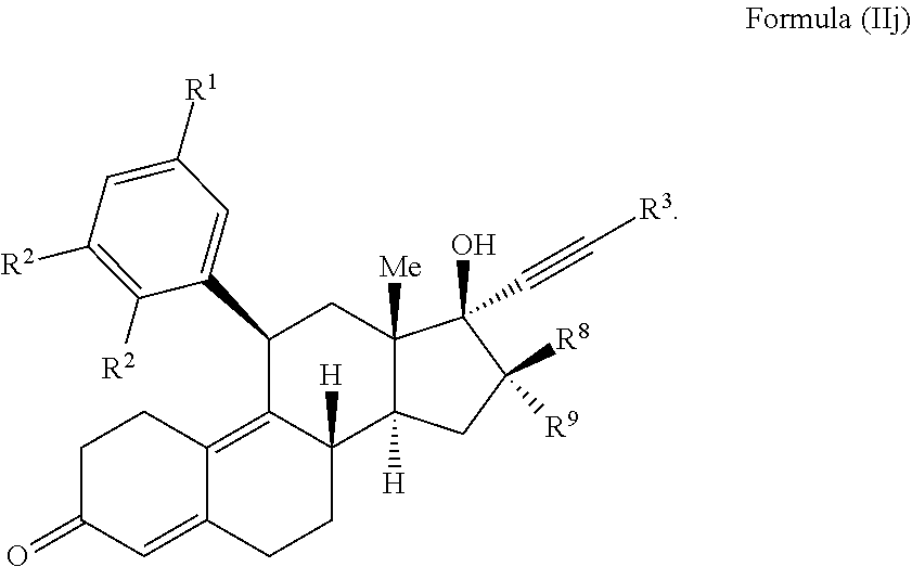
C1([R2])=C([R2])C(C2C3=C4C(=CC(=O)CC4)CCC3([H])C3([H])C([Me])(C2)C(O)(C#C[R3])C([R8])([R9])C3)=CC([R1])=C1
